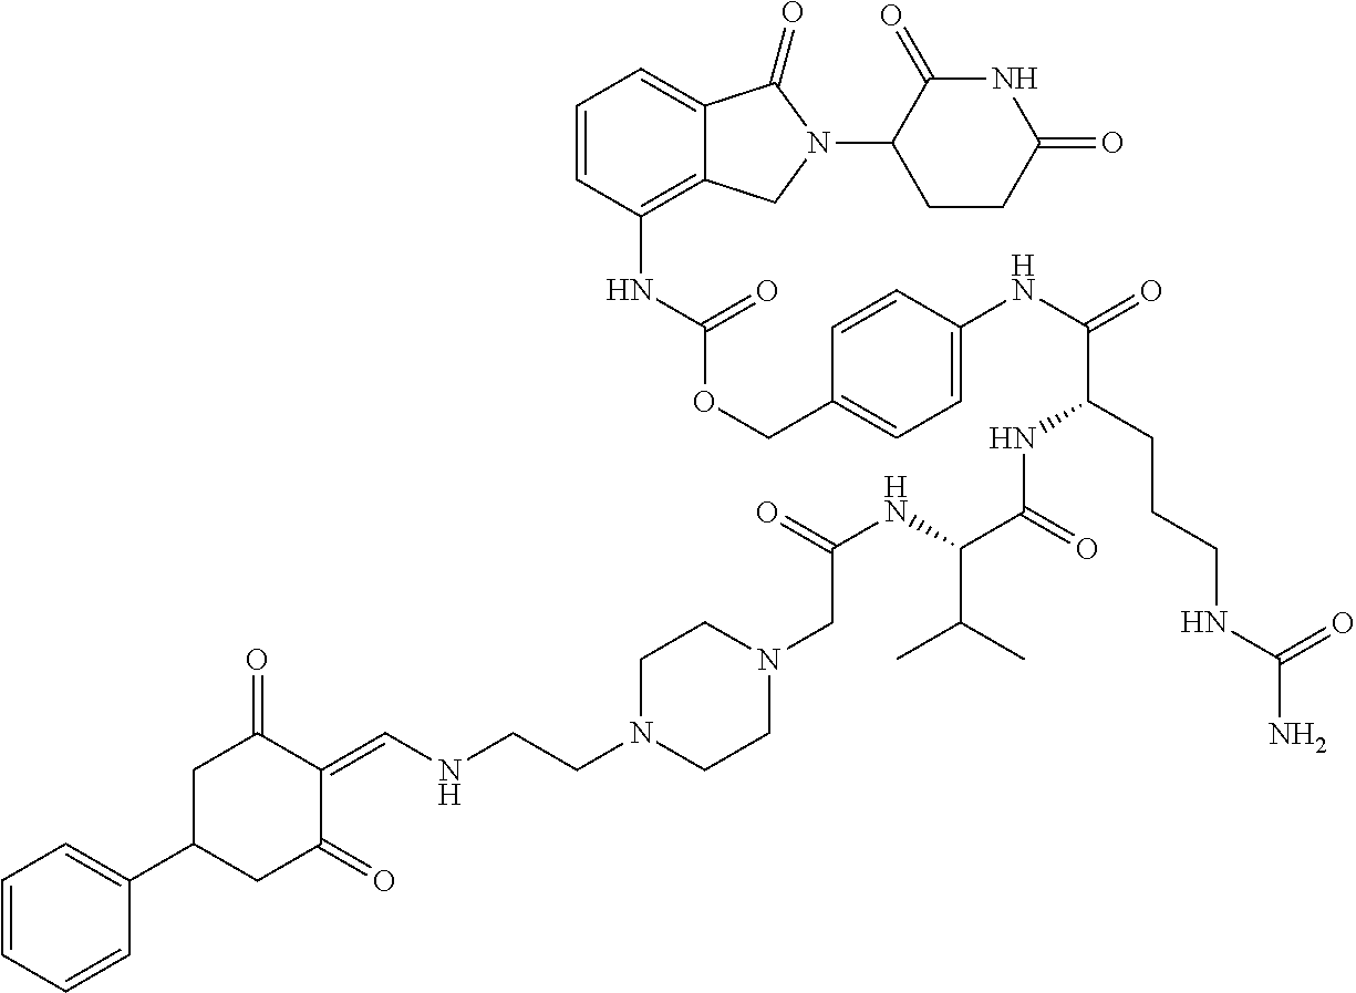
C12=C(NC(OCC3=CC=C(NC(C(CCCNC(N)=O)NC(C(NC(=O)CN4CCN(CCNC=C5C(=O)CC(C6=CC=CC=C6)CC5=O)CC4)C(C)C)=O)=O)C=C3)=O)C=CC=C1C(=O)N(C1C(=O)NC(=O)CC1)C2
